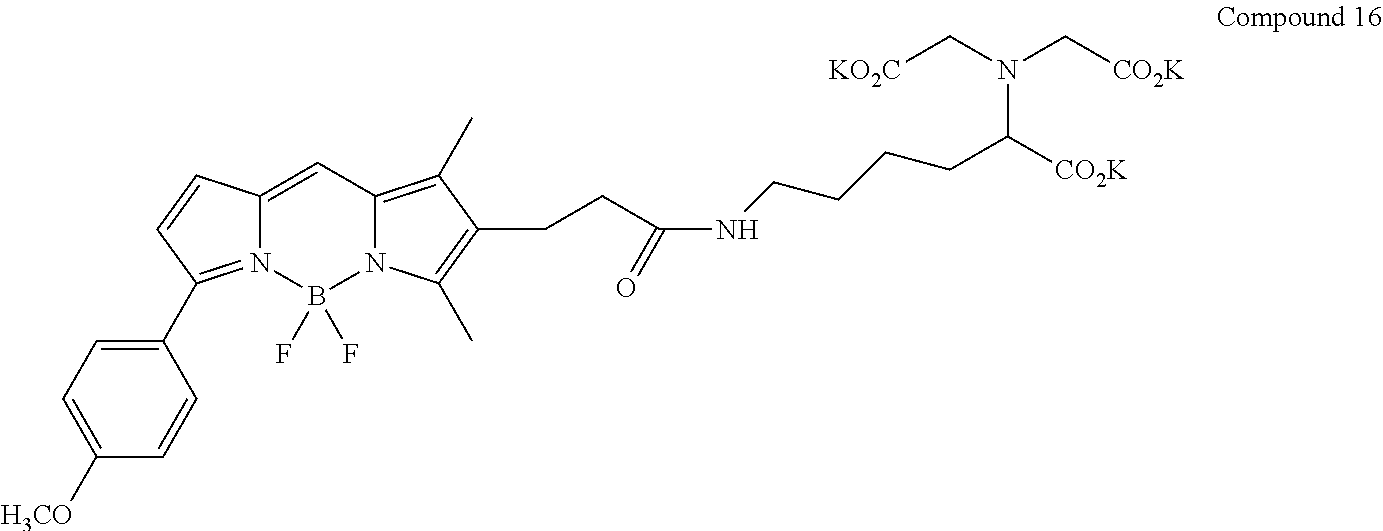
C1(C2=N3C(=CC4=C(C)C(CCC(NCCCCC([CO2K])N(C[KO2C])C[CO2K])=O)=C(C)N4B3(F)F)C=C2)=CC=C([H3CO])C=C1
